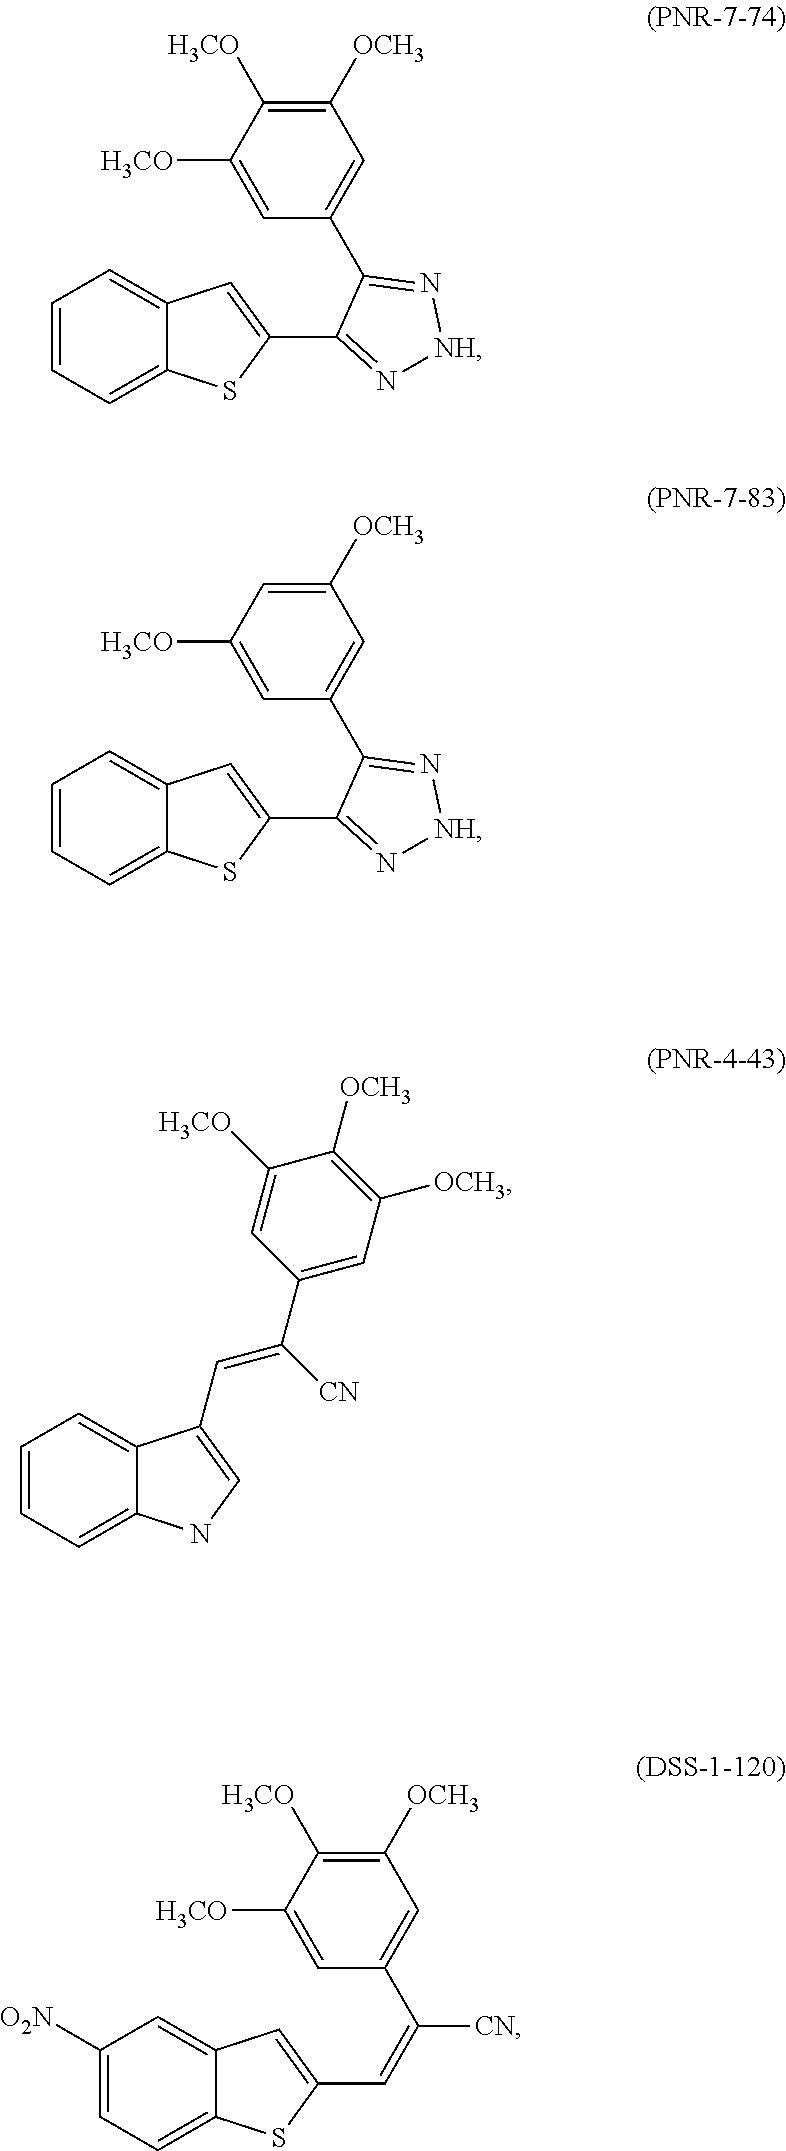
C1=C(C=C(C2=CC([OCH3])=C([OCH3])C([H3CO])=C2)[CN])C2=CC=CC=C2N1.C1(C2=N[NH]N=C2C2=CC([OCH3])=C([H3CO])C([H3CO])=C2)=CC2=CC=CC=C2S1.C1(C2=N[NH]N=C2C2=CC([OCH3])=CC([H3CO])=C2)=CC2=CC=CC=C2S1.C1(C=C(C2=CC([OCH3])=C([H3CO])C([H3CO])=C2)[CN])=CC2=CC([O2N])=CC=C2S1
